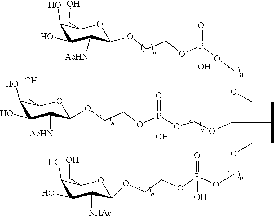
C1(O)C(O)C([AcHN])C(OCCOP(OCOCC(COCOP(OCCOC2C([AcHN])C(O)C(O)C(CO)O2)(=O)O)(COCOP(OCCOC2C([NHAc])C(O)C(O)C(CO)O2)(=O)O)C(C)C)(=O)O)OC1CO
